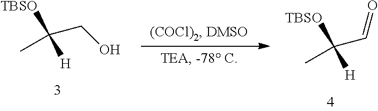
C(C([TBSO])([H])C)O.C(C([TBSO])([H])C)=O
